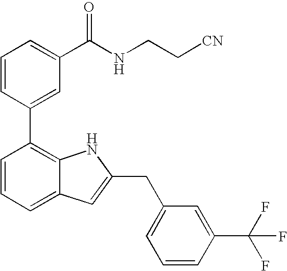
C1=CC(C2=C3C(=CC=C2)C=C(CC2=CC=CC(C(F)(F)F)=C2)N3)=CC(C(NCC[CN])=O)=C1
